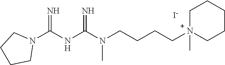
N1(C(NC(N(CCCC[N+]2(C)CCCCC2)C)=N)=N)CCCC1.[I-]
